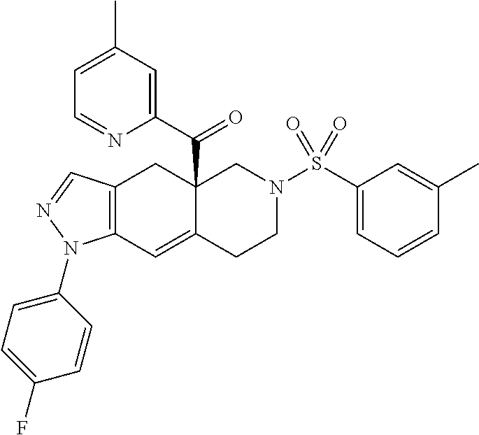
C12=C(C=C3C(C(C4=CC(C)=CC=N4)=O)(C1)CN(S(C1=CC=CC(C)=C1)(=O)=O)CC3)N(C1=CC=C(F)C=C1)N=C2
